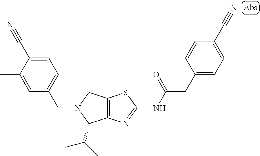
C12=C(N=C(NC(CC3=CC=C(C#N)C=C3)=O)S1)C(C(C)C)N(CC1=CC=C(C#N)C(C)=C1)C2
